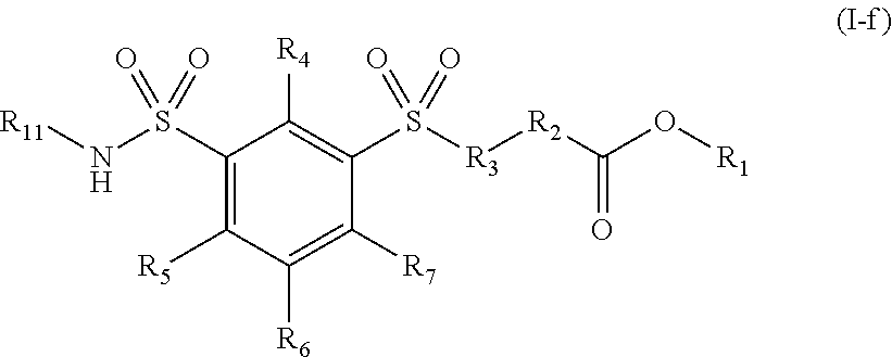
C1([R5])=C(S(=O)(=O)N[R11])C([R4])=C(S([R3][R2]C(O[R1])=O)(=O)=O)C([R7])=C1[R6]
